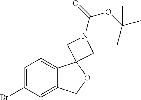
C1=C(Br)C=C2C(=C1)C1(OC2)CN(C(=O)OC(C)(C)C)C1
